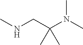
CNCC(N(C)C)(C)C
